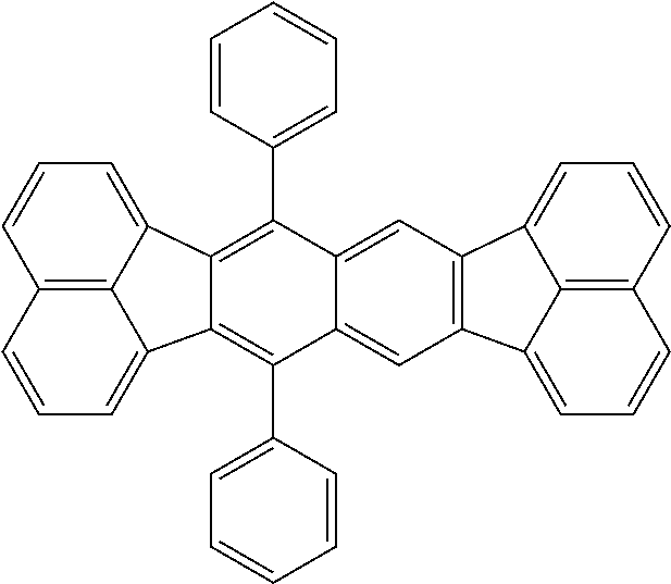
C12=C3C(=CC=C1)C1=C(C4=CC=CC=C4)C4=CC5=C(C6=CC=CC7=C6C5=CC=C7)C=C4C(C4=CC=CC=C4)=C1C3=CC=C2
